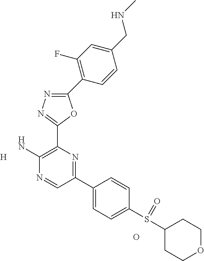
C1(C2=C(F)C=C(CNC)C=C2)=NN=C(C2=C(N)N=CC(C3=CC=C(S(C4CCOCC4)=O)C=C3)=N2)O1.[H].O
